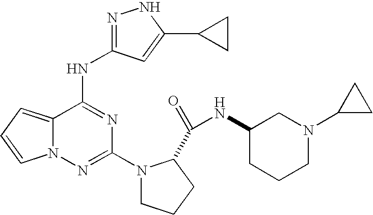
C12=CC=CN1N=C(N1CCCC1C(=O)NC1CCCN(C3CC3)C1)N=C2NC1=NNC(C2CC2)=C1
